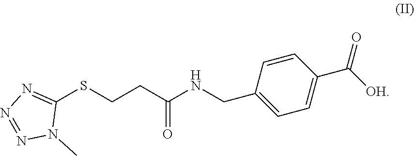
C1(SCCC(NCC2=CC=C(C([OH])=O)C=C2)=O)=NN=NN1C
